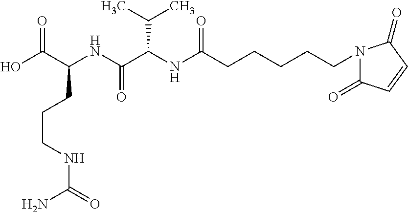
OC(C(NC(C(NC(CCCCCN1C(=O)C=CC1=O)=O)C(C)C)=O)CCCNC(=O)N)=O
